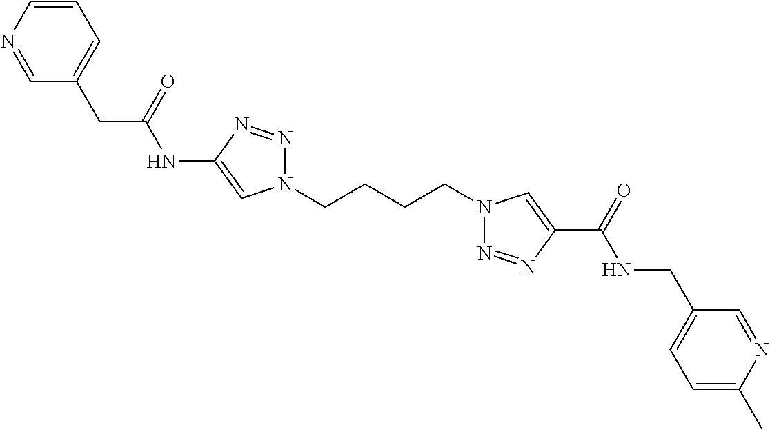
C1(NC(CC2=CC=CN=C2)=O)=CN(CCCCN2N=NC(C(=O)NCC3=CC=C(C)N=C3)=C2)N=N1
